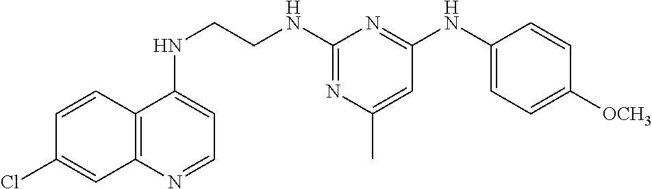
C12=C(N=CC=C1NCCNC1=NC(C)=CC(NC3=CC=C([OCH3])C=C3)=N1)C=C(Cl)C=C2
